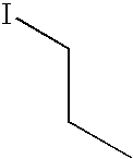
C(CC)I
